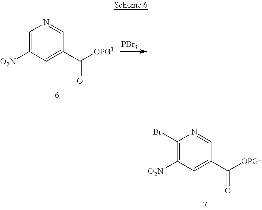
C1(Br)=C([O2N])C=C(C([OPG1])=O)C=N1.C1=C([O2N])C=C(C([OPG1])=O)C=N1.[PBr3]
